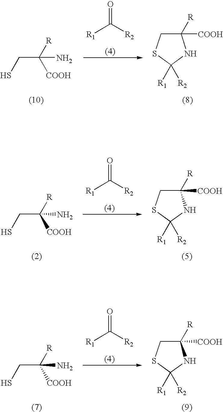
C(C([R])([COOH])N)S.[R1]C([R2])=O.C1([R])([COOH])CSC([R1])([R2])N1.[R1]C([R2])=O.C(C([R])([COOH])N)S.C1([R])([COOH])CSC([R1])([R2])N1.[R1]C([R2])=O.C(C([R])([COOH])N)S.C1([R])([COOH])CSC([R1])([R2])N1
